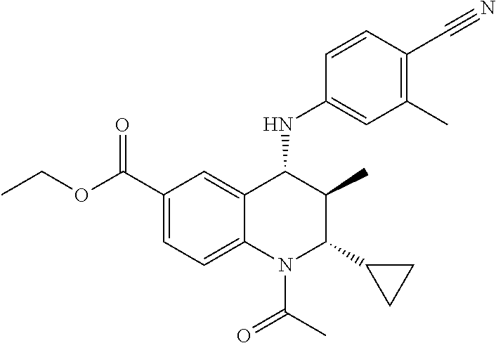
C1(C(=O)OCC)=CC=C2C(=C1)C(NC1=CC(C)=C(C#N)C=C1)C(C)C(C1CC1)N2C(C)=O
